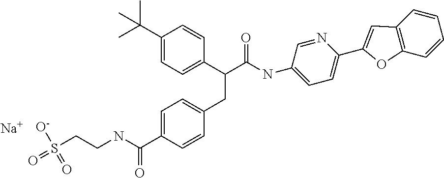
[Na].C1=C(C(C(NC2=CC=C(C3=CC4=C(C=CC=C4)O3)N=C2)=O)CC2=CC=C(C(NCCS(=O)([O-])=O)=O)C=C2)C=CC(C(C)(C)C)=C1
